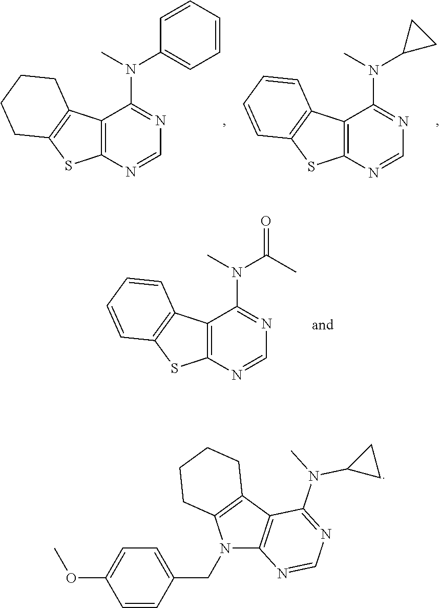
C1=CC(CN2C3=C(C4=C2CCCC4)C(N(C)C2CC2)=NC=N3)=CC=C1OC.C12=C(N=CN=C1N(C)C1CC1)SC1=C2C=CC=C1.C12=C(N=CN=C1N(C)C1=CC=CC=C1)SC1=C2CCCC1.C12=C(N=CN=C1N(C)C(C)=O)SC1=C2C=CC=C1
